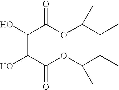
OC(C(OC(CC)C)=O)C(C(OC(CC)C)=O)O
